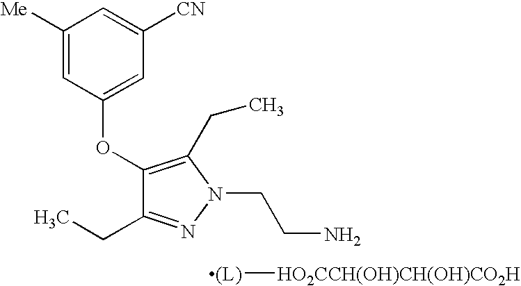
C1([Me])=CC(OC2=C(CC)N(CCN)N=C2CC)=CC([CN])=C1.[(L)][HO2CCH(OH)CH(OH)CO2H]
